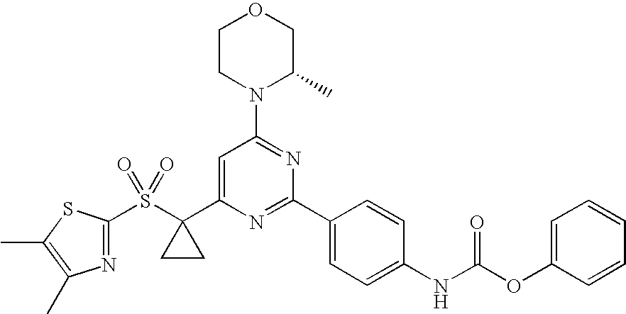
C1(S(C2(C3=CC(N4C(C)COCC4)=NC(C4=CC=C(NC(OC5=CC=CC=C5)=O)C=C4)=N3)CC2)(=O)=O)=NC(C)=C(C)S1
